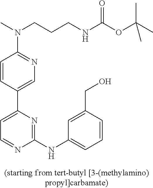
C1(NC2=CC=CC(CO)=C2)=NC(C2=CN=C(N(C)CCCNC(OC(C)(C)C)=O)C=C2)=CC=N1
